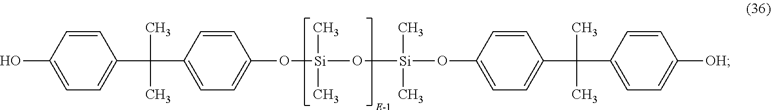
C1(O[Si](O[Si](OC2=CC=C(C(C3=CC=C([OH])C=C3)(C)C)C=C2)(C)C)(C)C)=CC=C(C(C2=CC=C(O)C=C2)(C)C)C=C1
